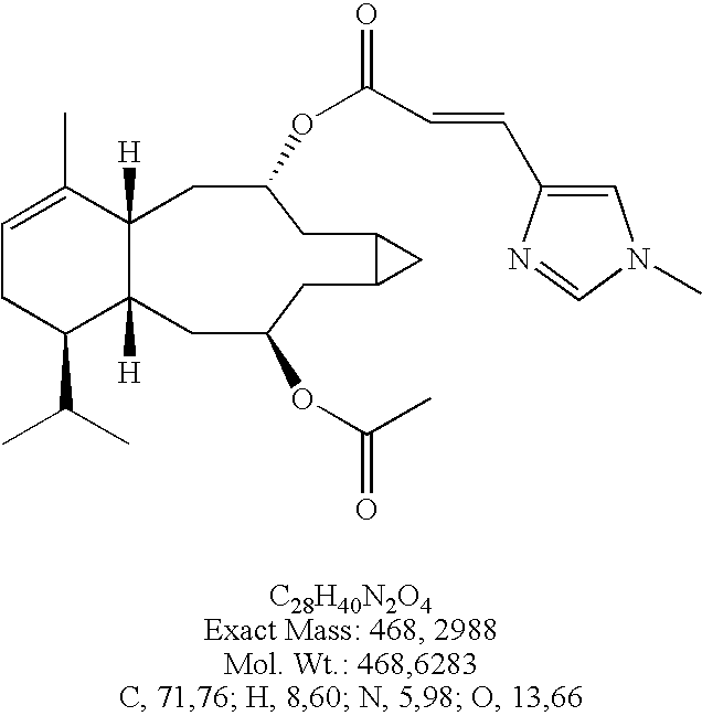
C1=C(C)C2([H])C([H])(C(C(C)C)C1)CC(OC(=O)C)CC1C(CC(OC(=O)C=CC3=CN(C)C=N3)C2)C1
